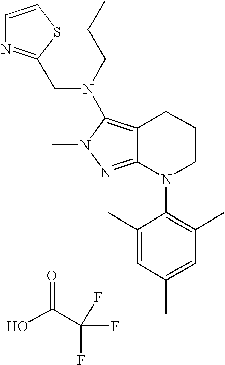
OC(C(F)(F)F)=O.C12=NN(C)C(N(CCC)CC3=NC=CS3)=C1CCCN2C1=C(C)C=C(C)C=C1C
